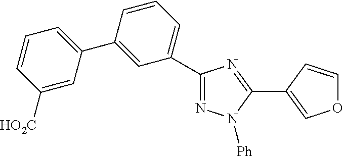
C1([HO2C])=CC(C2=CC(C3=NN([Ph])C(C4=COC=C4)=N3)=CC=C2)=CC=C1
